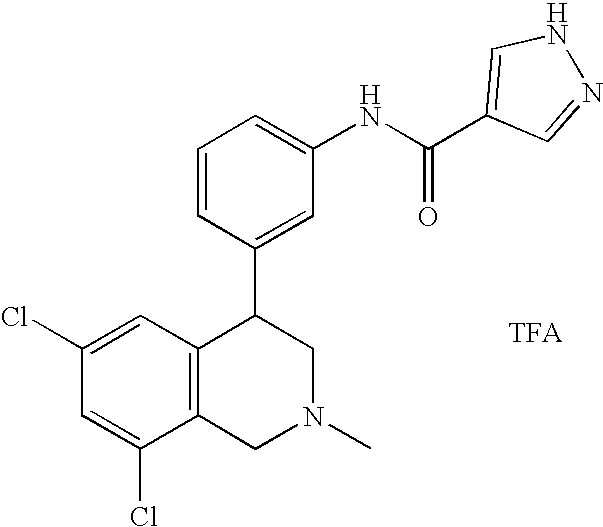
C1(Cl)=CC(Cl)=CC2=C1CN(C)CC2C1=CC(NC(=O)C2=CNN=C2)=CC=C1
